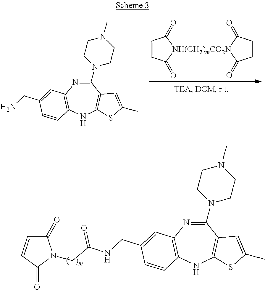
C1CC(=O)[NH(CH2)mCO2N]2(C1=O)C(=O)C=CC2=O.C1(N2CCN(C)CC2)=NC2=C(NC3=C1C=C(C)S3)C=CC(CN)=C2.C1(N2CCN(C)CC2)=NC2=C(NC3=C1C=C(C)S3)C=CC(CNC(CN1C(=O)C=CC1=O)=O)=C2
